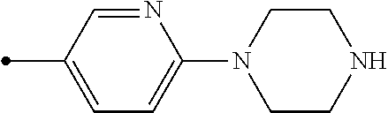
N1=CC(C)=CC=C1N1CCNCC1
